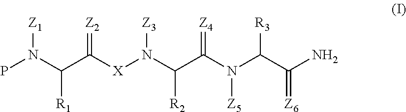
PN(C(C([X]N(C(C(N(C(C(N)=[Z6])[R3])[Z5])=[Z4])[R2])[Z3])=[Z2])[R1])[Z1]
